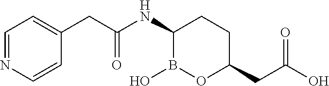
C1(CC(NC2B(O)OC(CC(O)=O)CC2)=O)=CC=NC=C1
